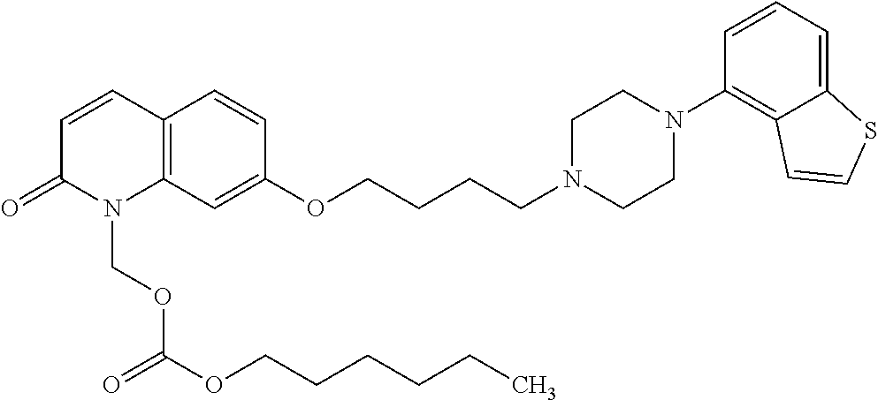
C1=CC2=C(N(COC(OCCCCCC)=O)C1=O)C=C(OCCCCN1CCN(C3=C4C(=CC=C3)SC=C4)CC1)C=C2
